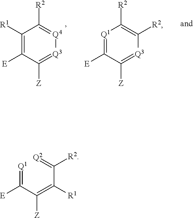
[Q1]=C(C(=C(C(=[Q2])[R2])[R1])[Z])[E].C1([R1])=C([E])C([Z])=[Q3][Q4]=C1[R2].[Q1]1=C([E])C([Z])=[Q3]C([R2])=C1[R2]
